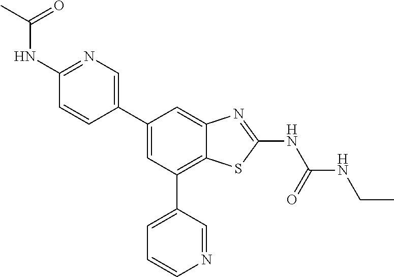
C1(C2=CN=C(NC(C)=O)C=C2)=CC(C2=CC=CN=C2)=C2C(=C1)N=C(NC(NCC)=O)S2
